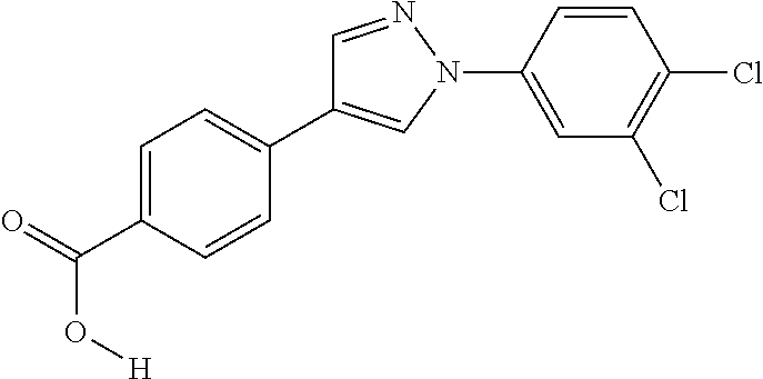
C1(C2=CN(C3=CC(Cl)=C(Cl)C=C3)N=C2)=CC=C(C(=O)O[H])C=C1
